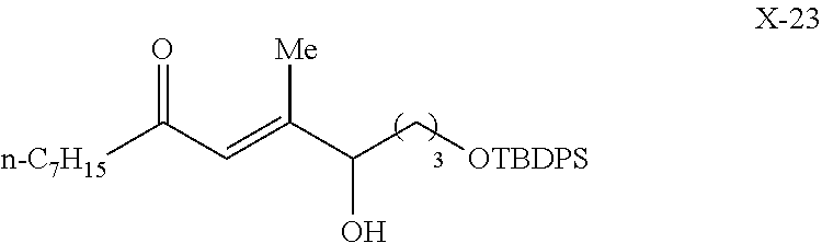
[n-C7H15]C(C=C(C(C[OTBDPS])O)[Me])=O
